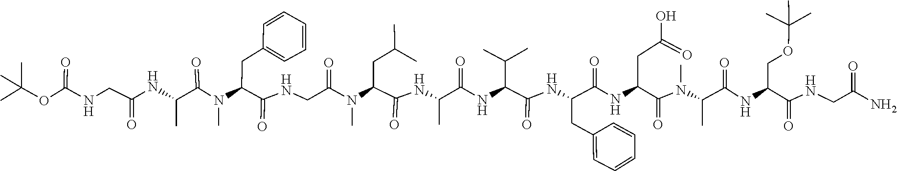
N(C)(C(C(NC(C(=O)NC(C(NC(C(=O)NC(CC(O)=O)C(=O)N(C(C(NC(COC(C)(C)C)C(NCC(=O)N)=O)=O)C)C)CC1=CC=CC=C1)=O)C(C)C)C)=O)CC(C)C)C(=O)CNC(C(N(C)C(=O)C(C)NC(CNC(OC(C)(C)C)=O)=O)CC1=CC=CC=C1)=O
